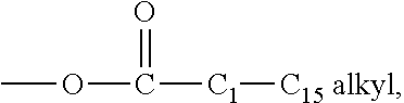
COC([C1][C15 alkyl])=O
